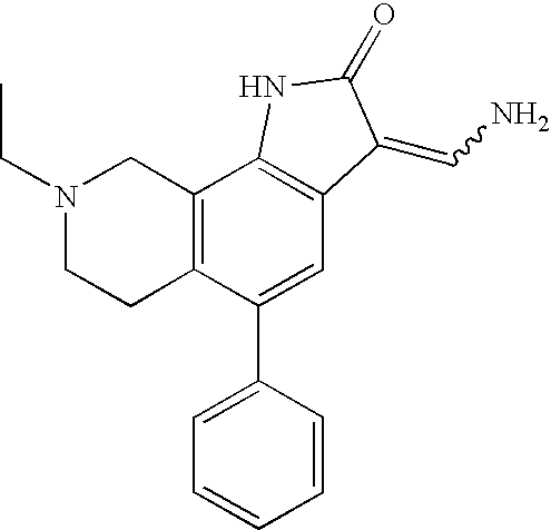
C12=C(C(C3=CC=CC=C3)=CC3=C1NC(=O)C3=CN)CCN(CC)C2
